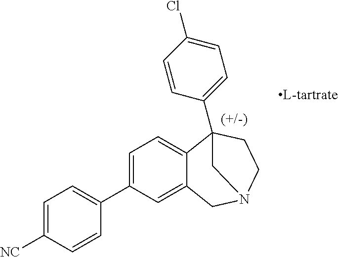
C1=C(C2=CC=C([NC])C=C2)C=C2C(=C1)C1(C3=CC=C(Cl)C=C3)CCN(C2)C1
